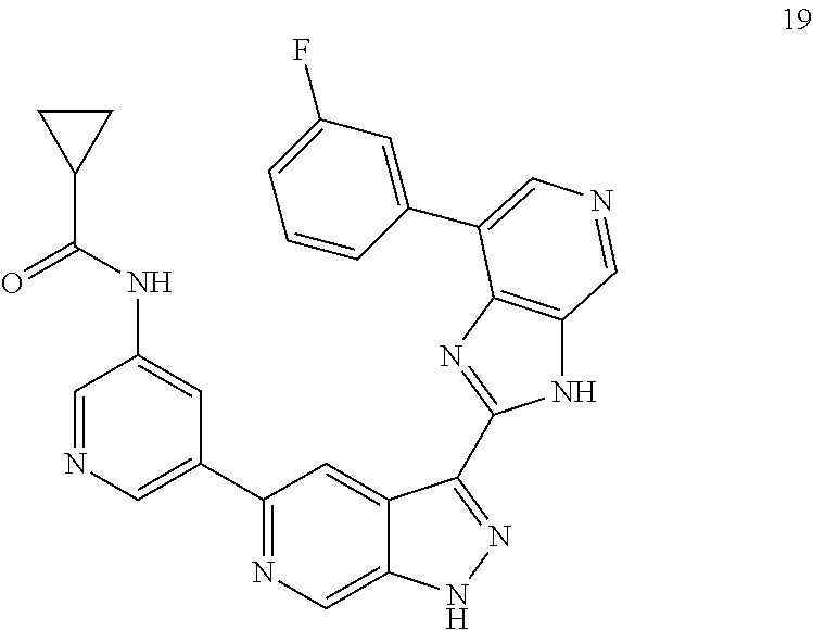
C1(C2=CN=CC(NC(C3CC3)=O)=C2)=NC=C2C(=C1)C(C1=NC3=C(N1)C=NC=C3C1=CC(F)=CC=C1)=NN2
